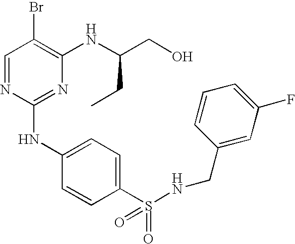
C1=NC(NC2=CC=C(S(=O)(=O)NCC3=CC(F)=CC=C3)C=C2)=NC(NC(CO)CC)=C1Br
